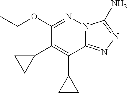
C1(OCC)=NN2C(=NN=C2N)C(C2CC2)=C1C1CC1
